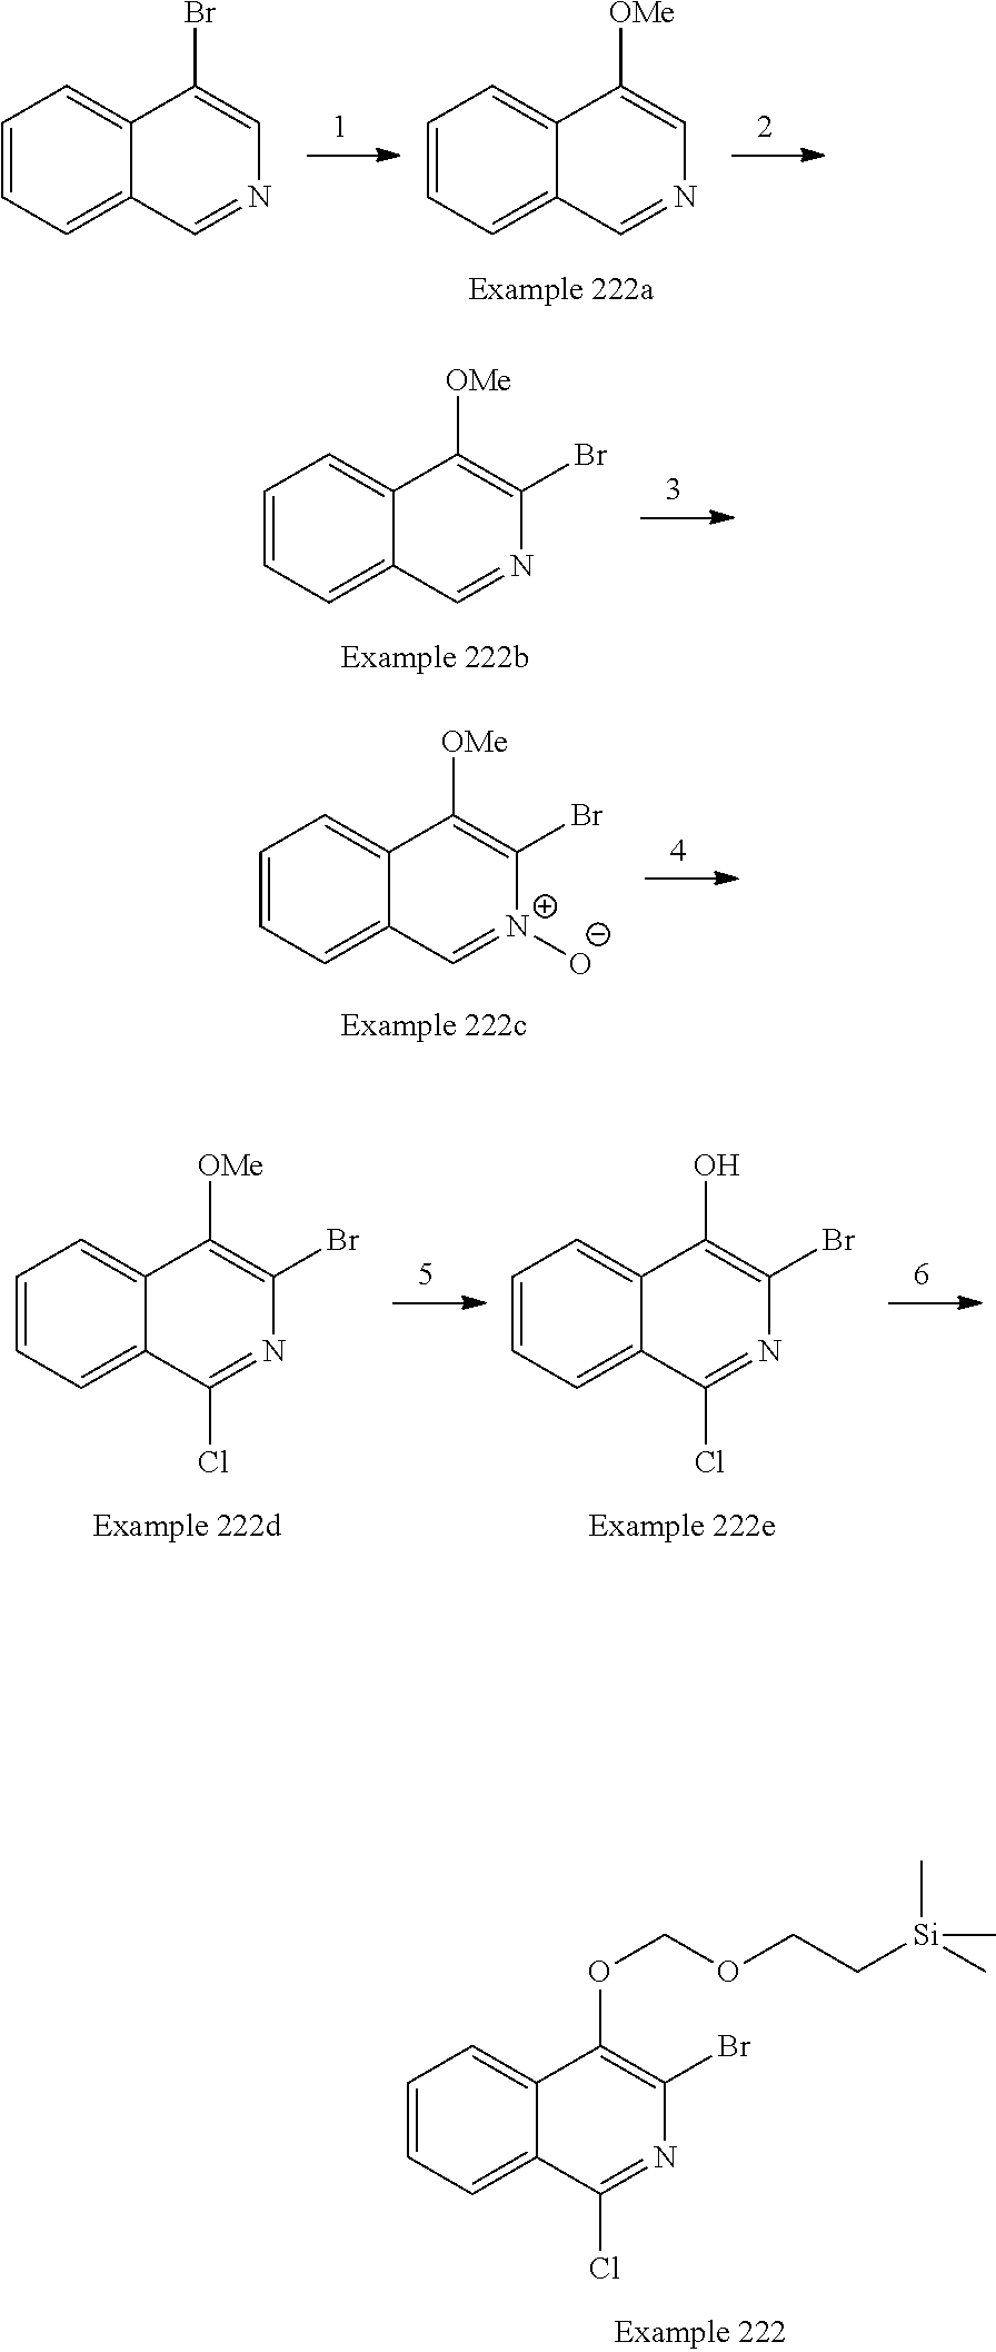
C1=CC=C2C(=C1)C([OMe])=CN=C2.C1=CC=C2C(=C1)C(Br)=CN=C2.C1=CC=C2C(=C1)C([OMe])=C(Br)N=C2.C1=CC=C2C(=C1)C([OMe])=C(Br)[N+]([O-])=C2.C1=CC=C2C(=C1)C(O)=C(Br)N=C2Cl.C1=CC=C2C(=C1)C([OMe])=C(Br)N=C2Cl.C1=CC=C2C(=C1)C(OCOCC[Si](C)(C)C)=C(Br)N=C2Cl
